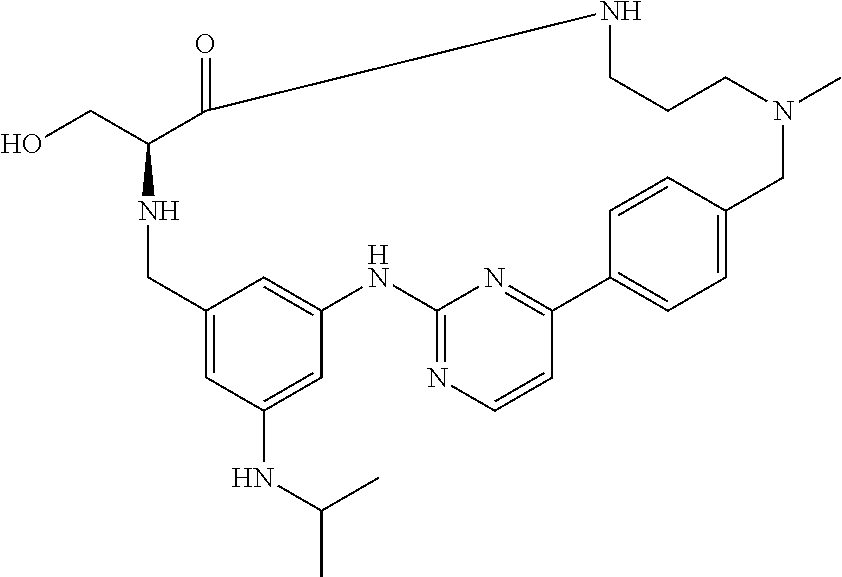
C12=CC(NC(C)C)=CC(=C1)NC1=NC=CC(=N1)C1=CC=C(C=C1)CN(C)CCCNC(=O)C(CO)NC2
